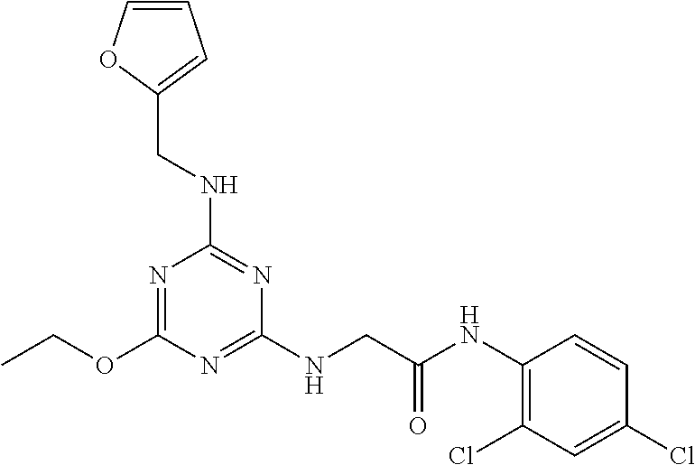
C1(NCC(NC2=C(Cl)C=C(Cl)C=C2)=O)=NC(OCC)=NC(NCC2=CC=CO2)=N1
